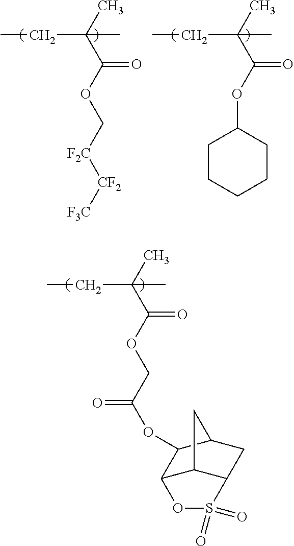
CC(C(OC[F2C][CF2][F3C])=O)(C)CC.CC(C(OC1CCCCC1)=O)(C)CC.CC(C(OCC(OC1C2C3C(CC1C3)S(=O)(=O)O2)=O)=O)(C)CC
